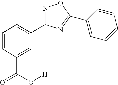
C1=CC(C(=O)O[H])=CC(C2=NOC(C3=CC=CC=C3)=N2)=C1
